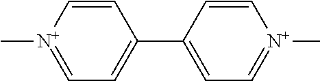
C1(C2=CC=[N+](C)C=C2)=CC=[N+](C)C=C1
